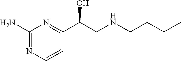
C1=CC(C(O)CNCCCC)=NC(N)=N1
